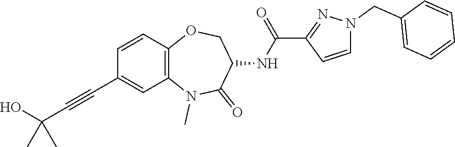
C1=CC2=C(C=C1C#CC(O)(C)C)N(C)C(=O)C(NC(=O)C1=NN(CC3=CC=CC=C3)C=C1)CO2
